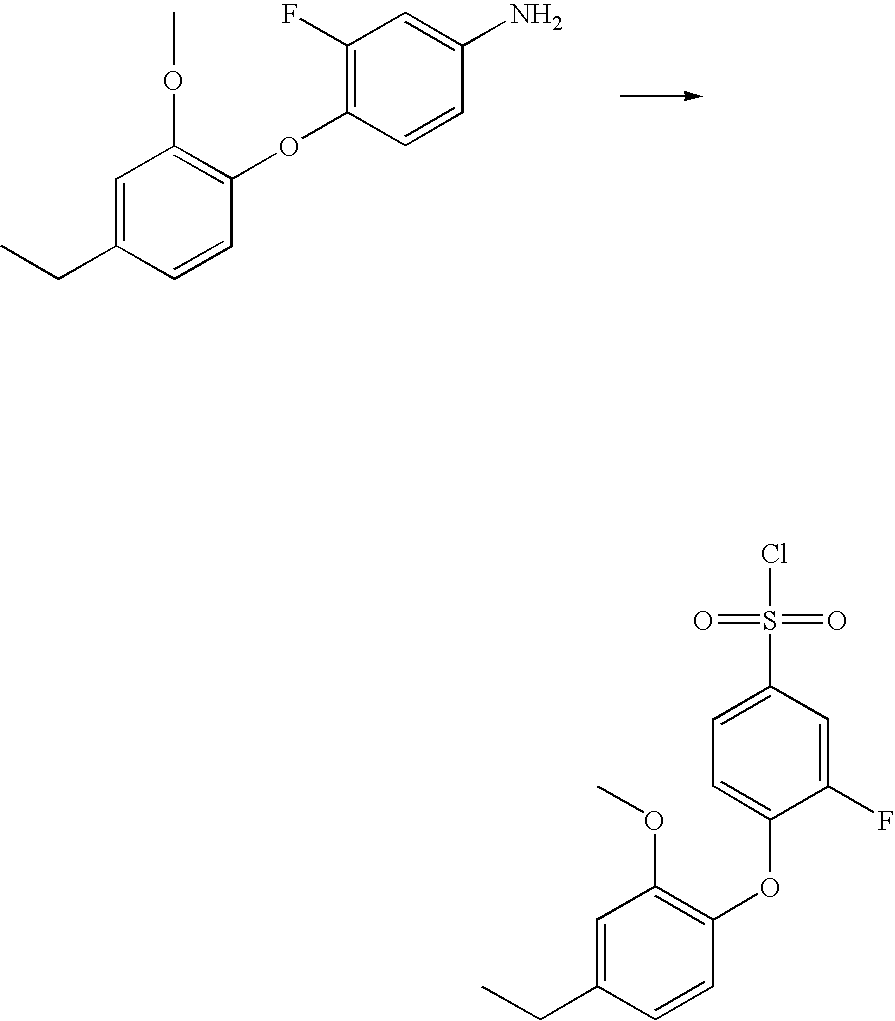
C1=C(CC)C=CC(OC2=C(F)C=C(N)C=C2)=C1OC.C(C1=CC(OC)=C(OC2=CC=C(S(Cl)(=O)=O)C=C2F)C=C1)C
